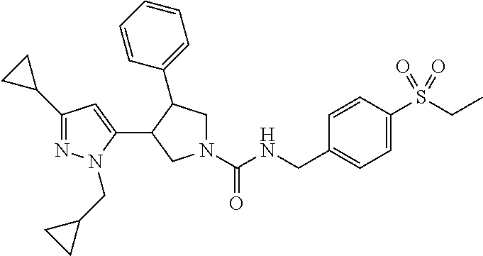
N1(C(NCC2=CC=C(S(CC)(=O)=O)C=C2)=O)CC(C2=CC=CC=C2)C(C2=CC(C3CC3)=NN2CC2CC2)C1
